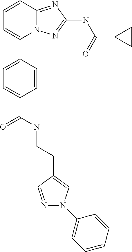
C1=CC2=NC(NC(C3CC3)=O)=NN2C(C2=CC=C(C(NCCC3=CN(C4=CC=CC=C4)N=C3)=O)C=C2)=C1
